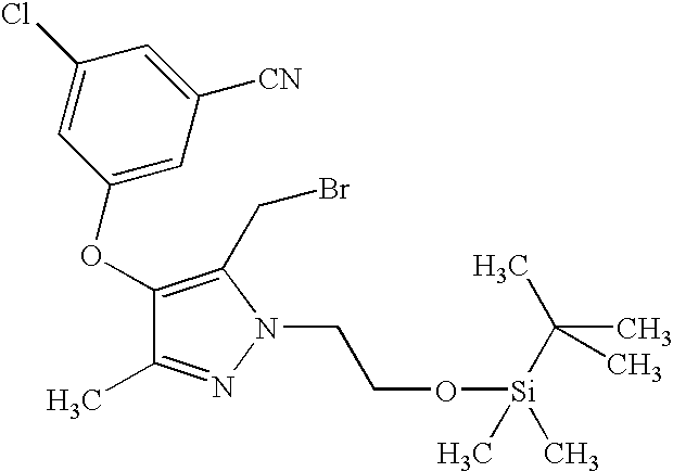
C1(OC2=CC([CN])=CC(Cl)=C2)=C(CBr)N(CCO[Si](C)(C(C)(C)C)C)N=C1C
